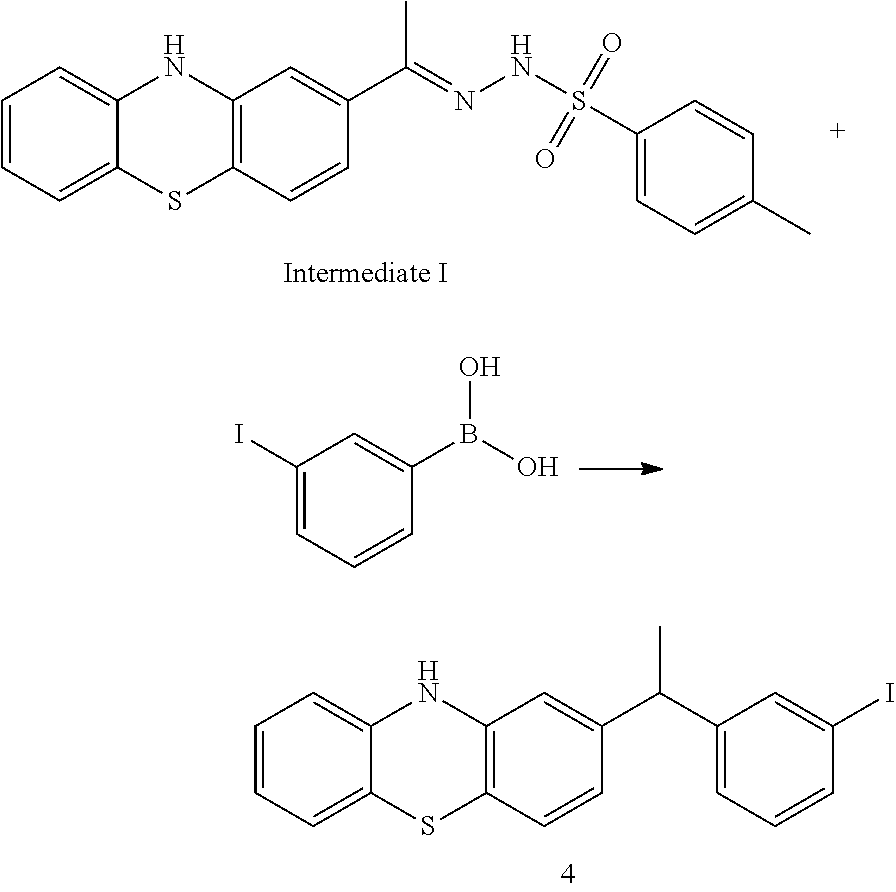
CC(=NNS(=O)(=O)C1=CC=C(C)C=C1)C1=CC2=C(SC3=CC=CC=C3N2)C=C1.OB(O)C1=CC(I)=CC=C1.C1=CC=C2NC3=C(SC2=C1)C=CC(C(C1=CC=CC(I)=C1)C)=C3
